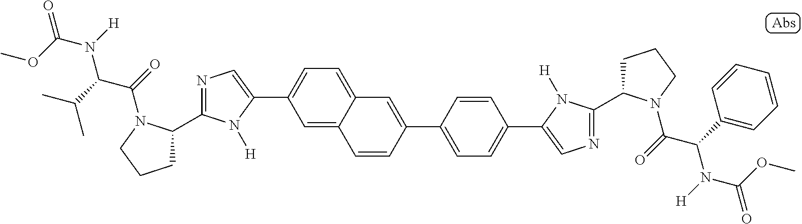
COC(N([H])C(C(C)C)C(=O)N1C(C2=NC=C(C3=CC=C4C(=C3)C=CC(C3=CC=C(C5=CN=C(C6CCCN6C(C(N(C(=O)OC)[H])C6=CC=CC=C6)=O)N5[H])C=C3)=C4)N2[H])CCC1)=O
